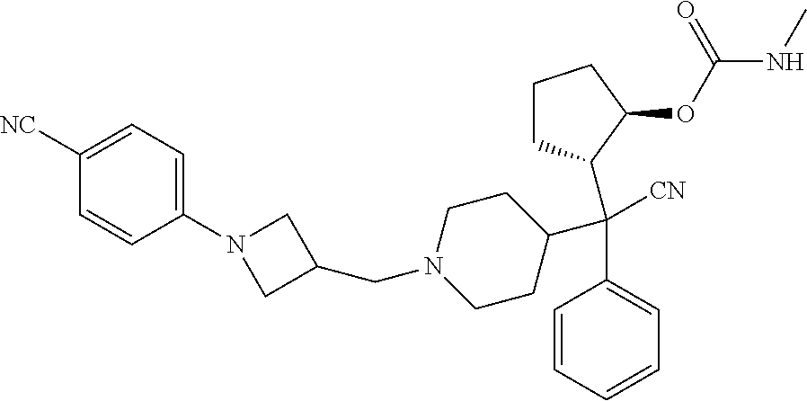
C1([NC])=CC=C(N2CC(CN3CCC(C(C4=CC=CC=C4)([CN])C4CCCC4OC(NC)=O)CC3)C2)C=C1
